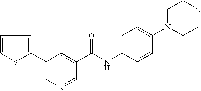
C1=CSC(C2=CN=CC(C(NC3=CC=C(N4CCOCC4)C=C3)=O)=C2)=C1
